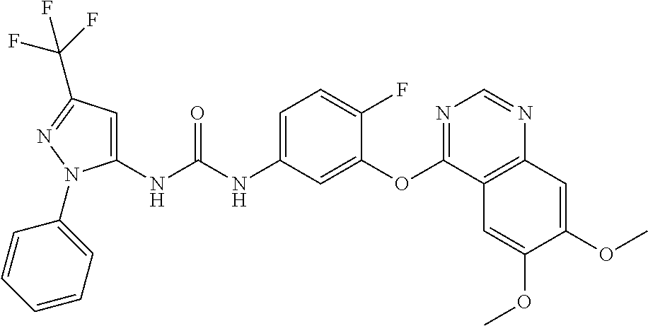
C1(NC(NC2=CC=C(F)C(OC3=NC=NC4=C3C=C(OC)C(OC)=C4)=C2)=O)=CC(C(F)(F)F)=NN1C1=CC=CC=C1
